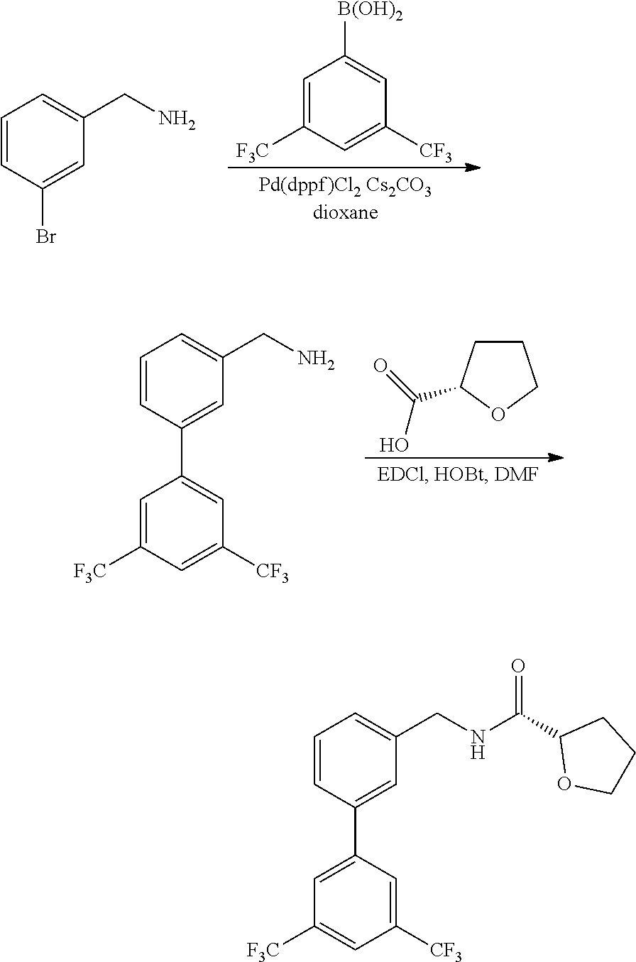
C1=C([F3C])C=C([CF3])C=C1[B(OH)2].C1=CC(Br)=CC(CN)=C1.C1CC(C(=O)O)OC1.C1=CC(C2=CC([CF3])=CC([F3C])=C2)=CC(CN)=C1.C1=CC(C2=CC([F3C])=CC([CF3])=C2)=CC(CNC(C2OCCC2)=O)=C1
